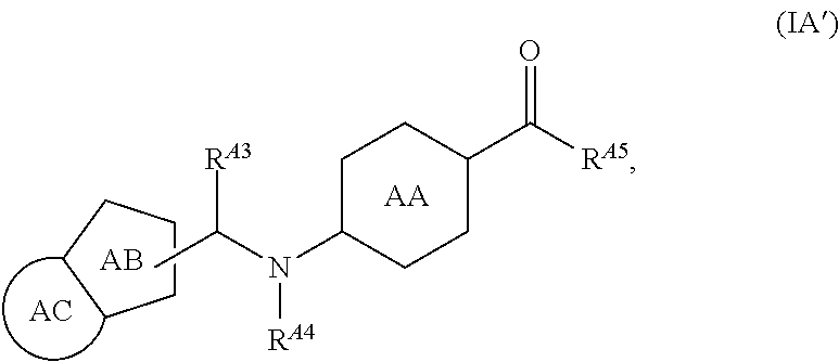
C1CCCC1.CC([RA3])N([RA4])C1CCC(C([RA5])=O)CC1.[AA]
